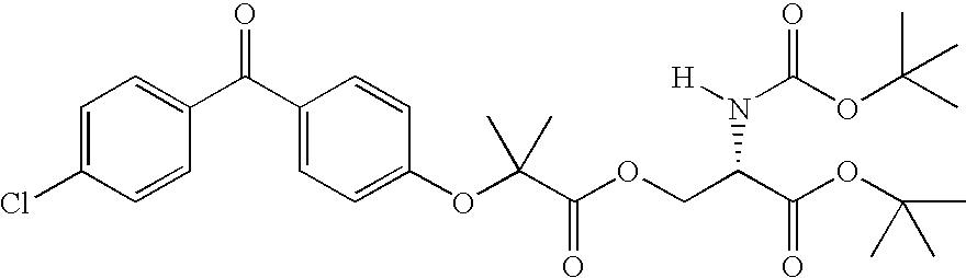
C1=C(Cl)C=CC(C(C2=CC=C(OC(C(OCC(C(OC(C)(C)C)=O)N([H])C(OC(C)(C)C)=O)=O)(C)C)C=C2)=O)=C1
